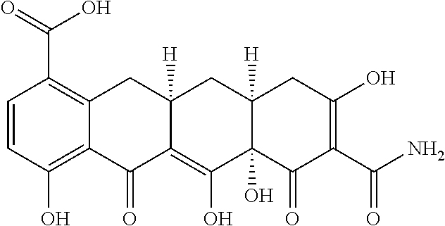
C1=CC(O)=C2C(=C1C(=O)O)CC1([H])C(=C(O)C3(O)C([H])(C1)CC(O)=C(C(N)=O)C3=O)C2=O
